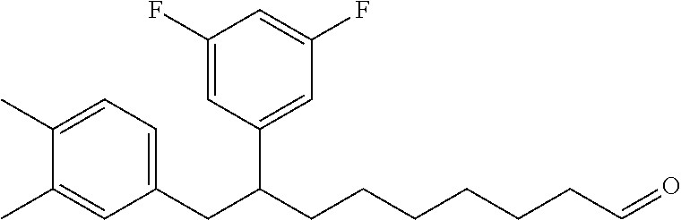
C1=C(CC(C2=CC(F)=CC(F)=C2)CCCCCCC=O)C=C(C)C(C)=C1
